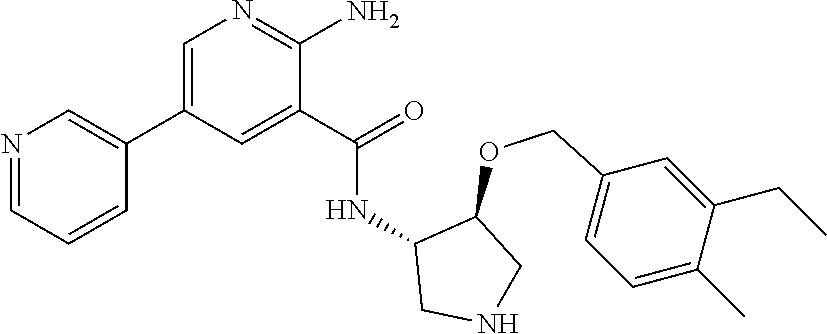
N1=C(N)C(C(=O)NC2CNCC2OCC2=CC=C(C)C(CC)=C2)=CC(C2=CN=CC=C2)=C1
